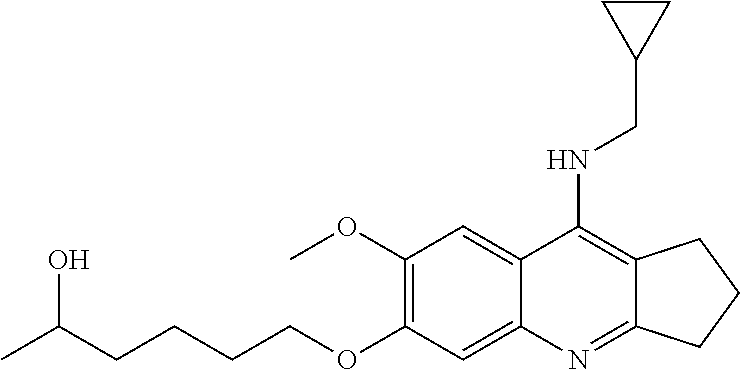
C1(OC)=C(OCCCCC(C)O)C=C2C(=C1)C(NCC1CC1)=C1C(=N2)CCC1
